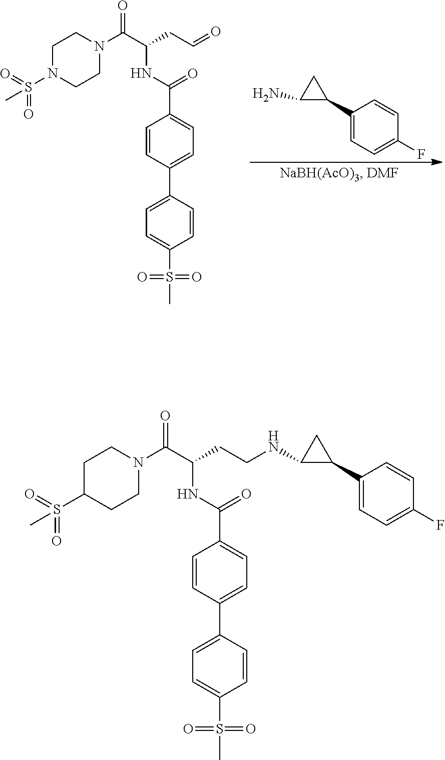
C1(C2CC2N)=CC=C(F)C=C1.C1=CC(C2=CC=C(S(=O)(C)=O)C=C2)=CC=C1C(NC(C(N1CCN(S(=O)(=O)C)CC1)=O)CC=O)=O.C1=C(C2=CC=C(C(NC(CCNC3C(C4=CC=C(F)C=C4)C3)C(N3CCC(S(=O)(=O)C)CC3)=O)=O)C=C2)C=CC(S(=O)(=O)C)=C1
